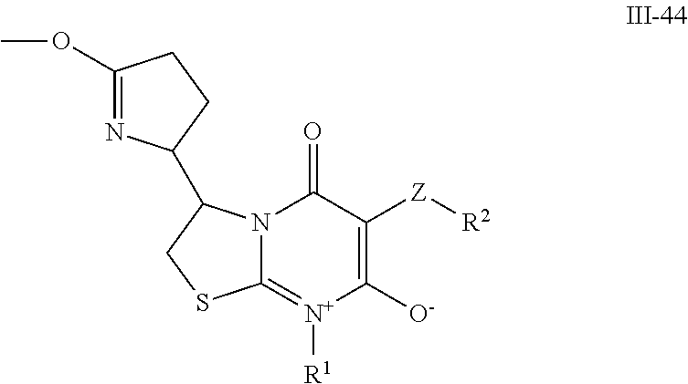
C1(OC)=NC(C2N3C(=[N+]([R1])C([O-])=C([Z][R2])C3=O)SC2)CC1
